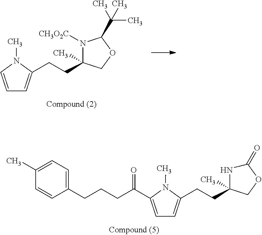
C1=CN(C)C(CCC2(C)N([CH3O2C])C(C(C)(C)C)OC2)=C1.C1=C(C(CCCC2=CC=C(C)C=C2)=O)N(C)C(CCC2(C)NC(=O)OC2)=C1
